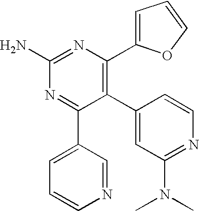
C1(N)=NC(C2=CC=CO2)=C(C2=CC(N(C)C)=NC=C2)C(C2=CC=CN=C2)=N1
